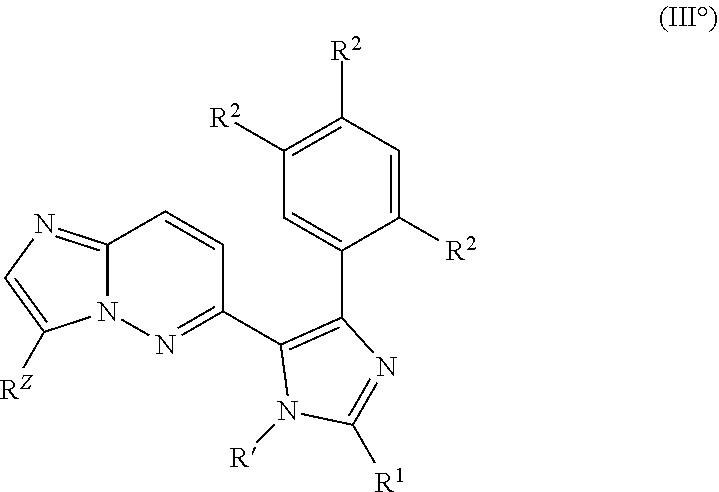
C1(C2=C(C3=CC([R2])=C([R2])C=C3[R2])N=C([R1])N2[R])=NN2C(=NC=C2[RZ])C=C1
